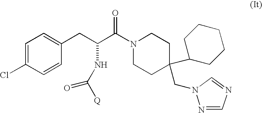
C1=CC(Cl)=CC=C1CC(C(=O)N1CCC(C2CCCCC2)(CN2N=CN=C2)CC1)NC(=O)[Q]
